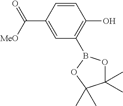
C1=CC(C(=O)[MeO])=CC(B2OC(C)(C)C(C)(C)O2)=C1O
